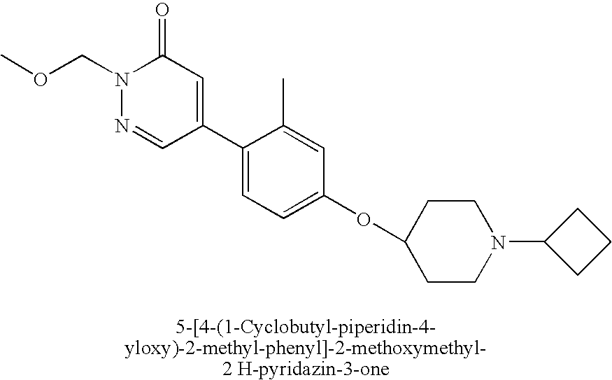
N1(COC)N=CC(C2=CC=C(OC3CCN(C4CCC4)CC3)C=C2C)=CC1=O
